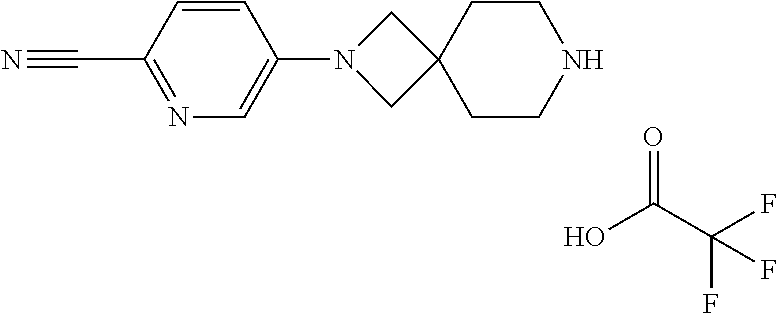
FC(C(O)=O)(F)F.C1=CC(C#N)=NC=C1N1CC2(C1)CCNCC2
